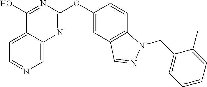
C1(O)=NC(OC2=CC3=C(C=C2)N(CC2=CC=CC=C2C)N=C3)=NC2=CN=CC=C12
